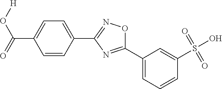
[H]OC(C1=CC=C(C2=NOC(C3=CC=CC(S(O)(=O)=O)=C3)=N2)C=C1)=O
